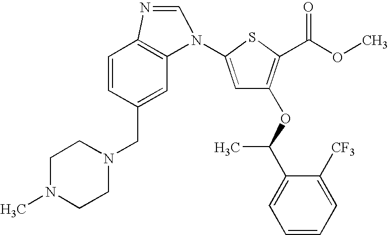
C12=C(C=C(CN3CCN(C)CC3)C=C1)N(C1=CC(OC(C)C3=CC=CC=C3[CF3])=C(C(OC)=O)S1)C=N2
